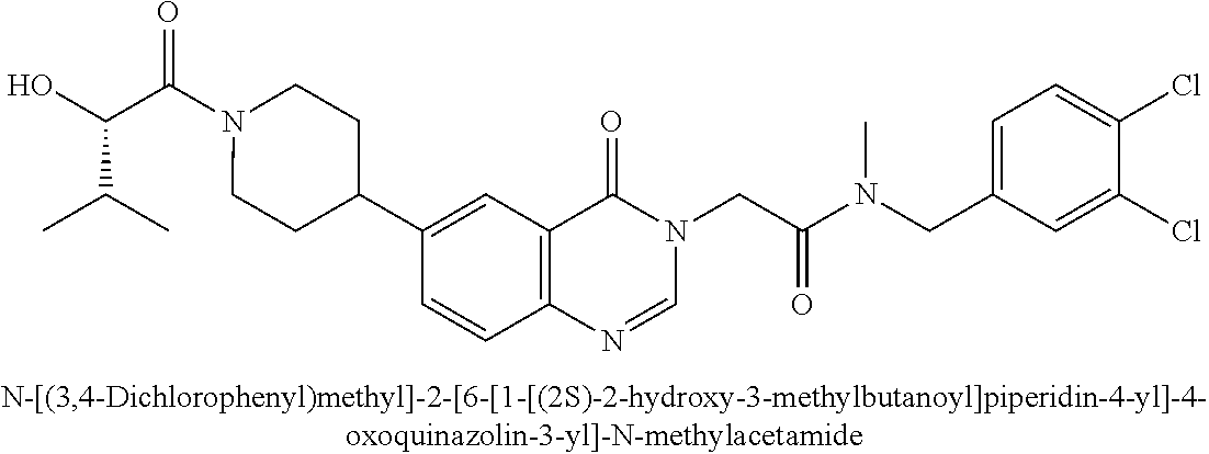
C(C(N1CCC(C2=CC3=C(C=C2)N=CN(CC(N(CC2=CC=C(Cl)C(Cl)=C2)C)=O)C3=O)CC1)=O)(O)C(C)C
